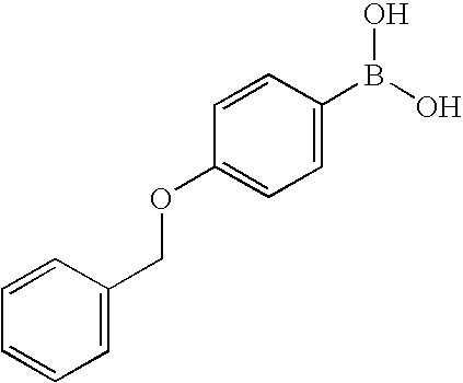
C1=C(COC2=CC=C(B(O)O)C=C2)C=CC=C1
